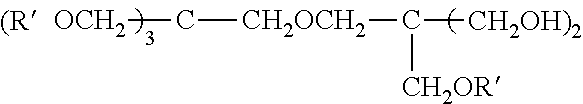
[OCH2]C[CH2OCH2]C([CH2OH)2])[CH2OR]
